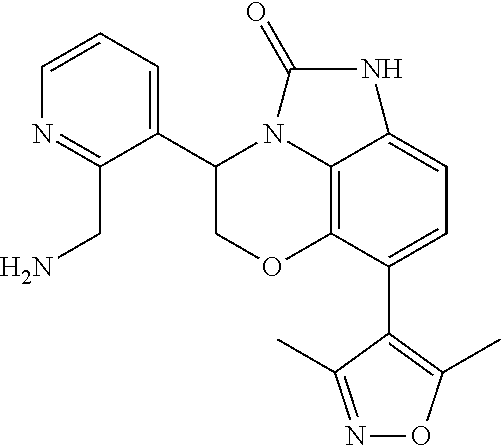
C12=C3C(C4=C(C)ON=C4C)=CC=C1NC(=O)N2C(C1=CC=CN=C1CN)CO3
